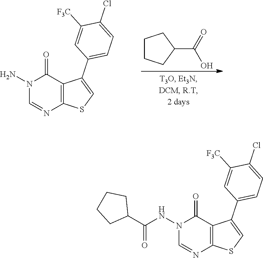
N1(N)C=NC2=C(C1=O)C(C1=CC=C(Cl)C([F3C])=C1)=CS2.C1CCC(C(=O)O)C1.N1(NC(C2CCCC2)=O)C=NC2=C(C1=O)C(C1=CC=C(Cl)C([F3C])=C1)=CS2
